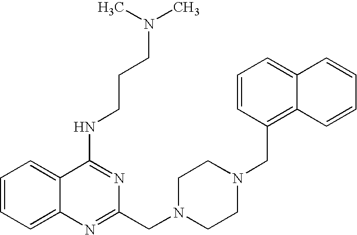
C12=CC=CC=C1C(NCCCN(C)C)=NC(CN1CCN(CC3=C4C(=CC=C3)C=CC=C4)CC1)=N2
